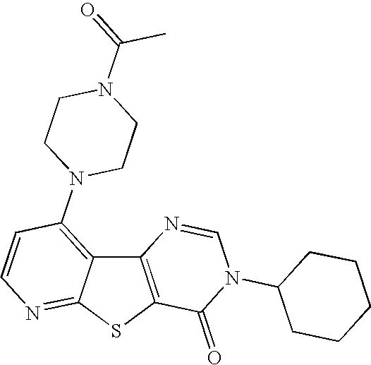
C12=C(SC3=NC=CC(N4CCN(C(=O)C)CC4)=C13)C(=O)N(C1CCCCC1)C=N2
